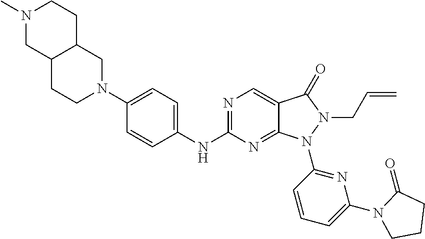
N1=C(NC2=CC=C(N3CC4C(CC3)CN(C)CC4)C=C2)N=C2C(=C1)C(=O)N(CC=C)N2C1=NC(N2CCCC2=O)=CC=C1
